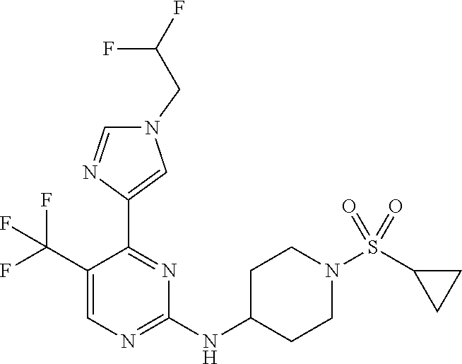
N1(CC(F)F)C=NC(C2=NC(NC3CCN(S(C4CC4)(=O)=O)CC3)=NC=C2C(F)(F)F)=C1
